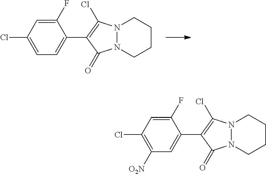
C1=C(Cl)C=C(F)C(C2=C(Cl)N3N(C2=O)CCCC3)=C1.C1([O2N])=C(Cl)C=C(F)C(C2=C(Cl)N3N(C2=O)CCCC3)=C1
